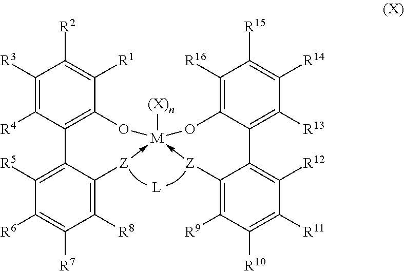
C1([R3])=C([R4])C2=C(C([R1])=C1[R2])O[M]1([(X)n])(-[Z]C3=C([R8])C([R7])=C([R6])C([R5])=C23)-[Z]C2=C([R9])C([R10])=C([R11])C([R12])=C2C2=C([R13])C([R14])=C([R15])C([R16])=C2O1.[L]
